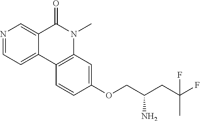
N1=CC=C2C(=C1)C(=O)N(C)C1=C2C=CC(OCC(CC(F)(C)F)N)=C1
